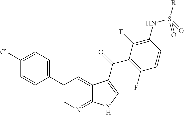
C1(C2=CC=C(Cl)C=C2)=CN=C2C(=C1)C(C(=O)C1=C(F)C=CC(NS([R])(=O)=O)=C1F)=CN2
